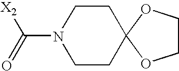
C1CC2(CCN1C(=O)[X2])OCCO2
